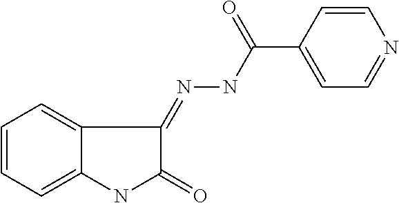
C1=CC=C2C(=C1)C(=NNC(=O)C1=CC=NC=C1)C(=O)N2
